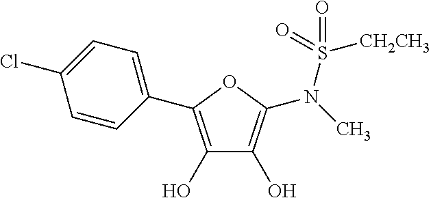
C1(O)=C(C2=CC=C(Cl)C=C2)OC(N(S([CH2CH3])(=O)=O)C)=C1O
